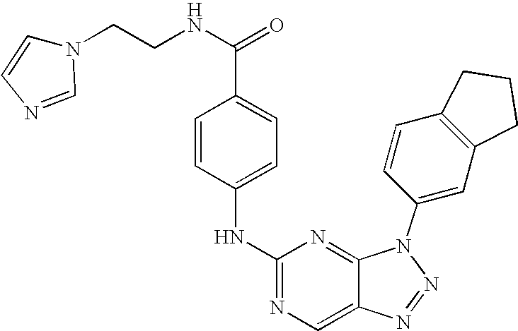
C1=CC(NC2=NC=C3C(=N2)N(C2=CC4=C(C=C2)CCC4)N=N3)=CC=C1C(NCCN1C=CN=C1)=O
